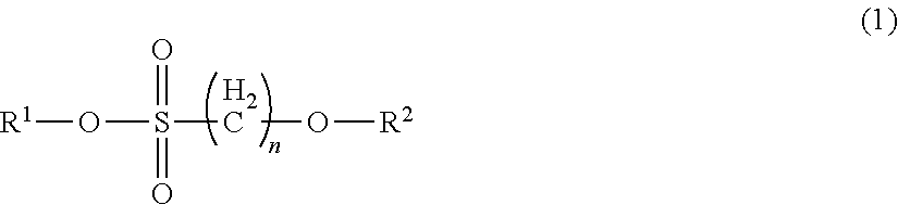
[R1]OS(CO[R2])(=O)=O
